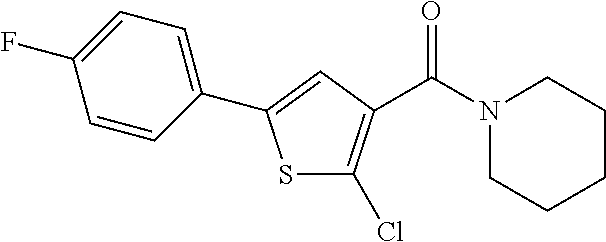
S1C(Cl)=C(C(N2CCCCC2)=O)C=C1C1=CC=C(F)C=C1
